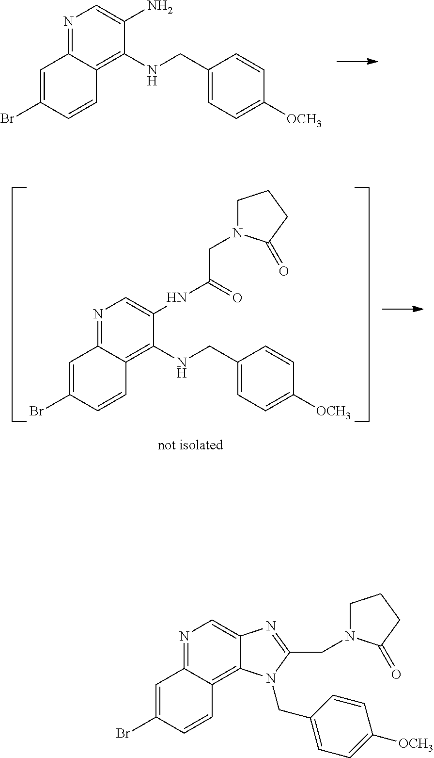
N1=C2C(=C(NCC3=CC=C([OCH3])C=C3)C(N)=C1)C=CC(Br)=C2.N1=C2C(=C(NCC3=CC=C([OCH3])C=C3)C(NC(=O)CN3CCCC3=O)=C1)C=CC(Br)=C2.N1=C2C(=C3C(=C1)N=C(CN1CCCC1=O)N3CC1=CC=C([OCH3])C=C1)C=CC(Br)=C2
